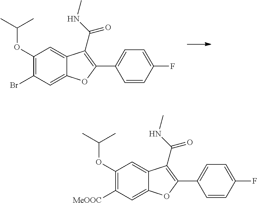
C1(OC(C)C)=C([MeOOC])C=C2C(=C1)C(C(=O)NC)=C(C1=CC=C(F)C=C1)O2.C1(OC(C)C)=C(Br)C=C2C(=C1)C(C(=O)NC)=C(C1=CC=C(F)C=C1)O2
